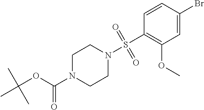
C1N(C(OC(C)(C)C)=O)CCN(S(C2=C(OC)C=C(Br)C=C2)(=O)=O)C1
